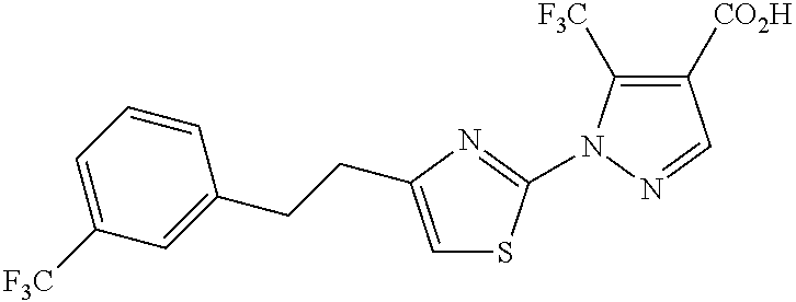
C1([CO2H])=C([F3C])N(C2=NC(CCC3=CC([F3C])=CC=C3)=CS2)N=C1
